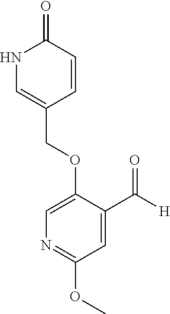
N1C=C(COC2=CN=C(OC)C=C2C([H])=O)C=CC1=O
